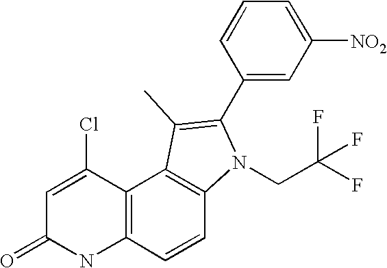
N1C2=C(C(Cl)=CC1=O)C1=C(C=C2)N(CC(F)(F)F)C(C2=CC([NO2])=CC=C2)=C1C
